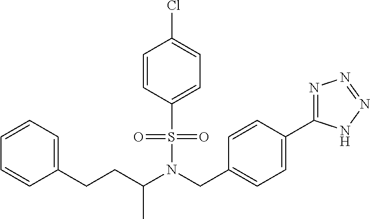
C(N(CC1=CC=C(C2=NN=NN2)C=C1)S(=O)(=O)C1=CC=C(Cl)C=C1)(CCC1=CC=CC=C1)C
